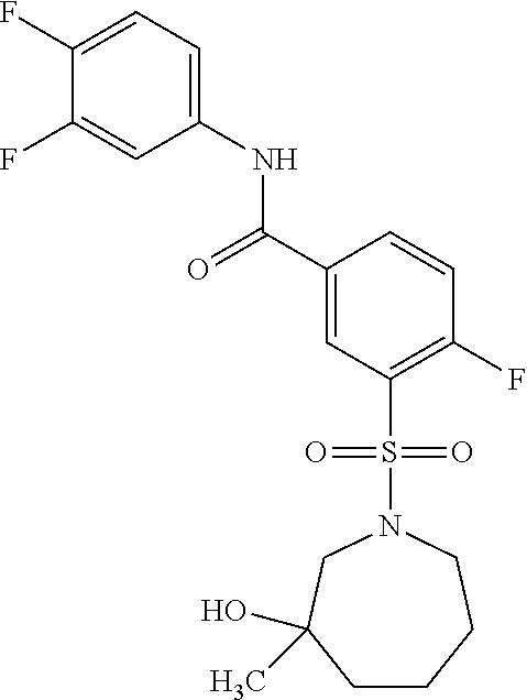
C1(F)=CC=C(NC(=O)C2=CC(S(=O)(=O)N3CC(O)(C)CCCC3)=C(F)C=C2)C=C1F
